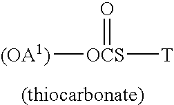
[(OA1)][OCS]([T])=O
